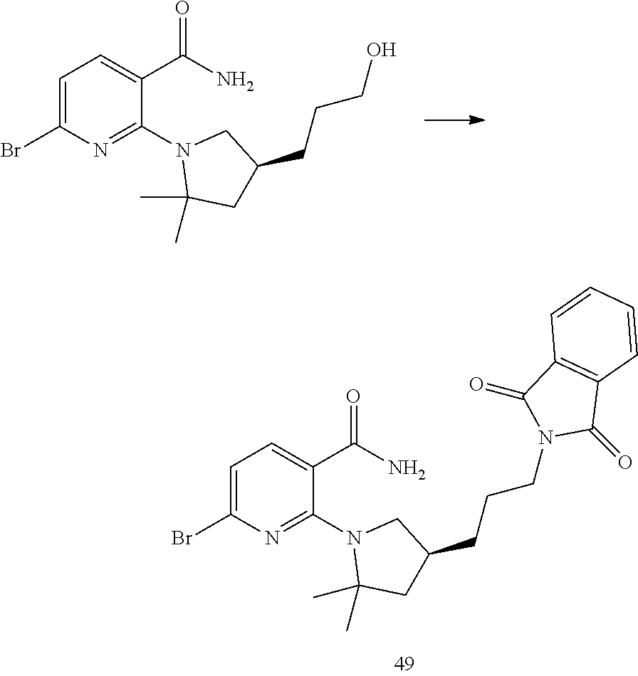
C1=C(Br)N=C(N2C(C)(C)CC(CCCO)C2)C(C(=O)N)=C1.C1=C(Br)N=C(N2C(C)(C)CC(CCCN3C(=O)C4=C(C=CC=C4)C3=O)C2)C(C(=O)N)=C1
